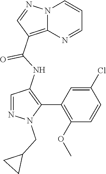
N12C(=C(C(NC3=C(C4=C(OC)C=CC(Cl)=C4)N(CC4CC4)N=C3)=O)C=N1)N=CC=C2
